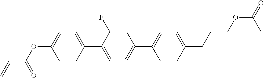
C1=CC(C2=CC=C(C3=CC=C(CCCOC(C=C)=O)C=C3)C=C2F)=CC=C1OC(=O)C=C
